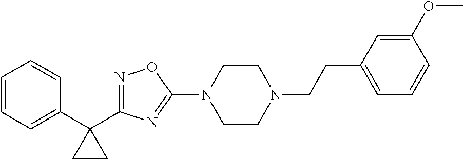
N1=C(C2(C3=CC=CC=C3)CC2)N=C(N2CCN(CCC3=CC=CC(OC)=C3)CC2)O1
